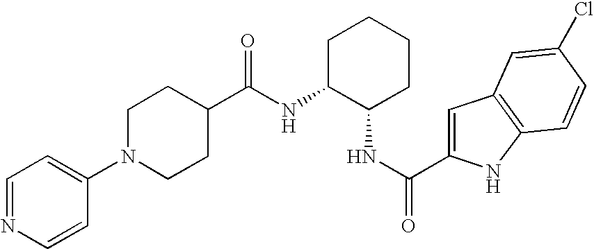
C(NC1CCCCC1NC(=O)C1CCN(C2=CC=NC=C2)CC1)(=O)C1=CC2=C(N1)C=CC(Cl)=C2
